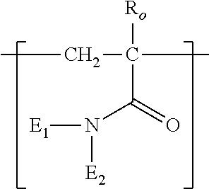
CCC([Ro])(C)C(=O)N([E2])[E1]
